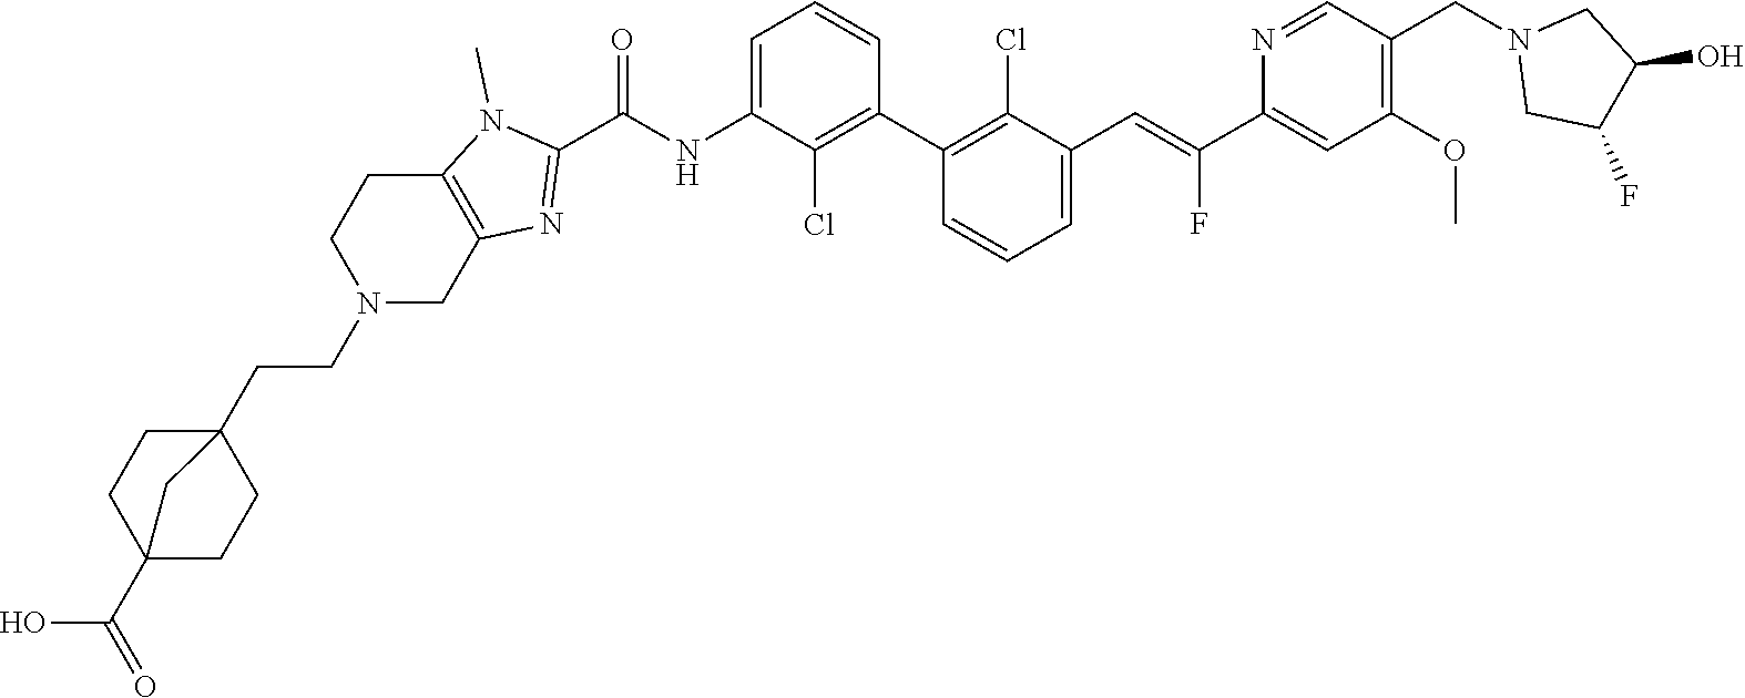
C1(C2=C(Cl)C(C=C(C3=CC(OC)=C(CN4CC(F)C(O)C4)C=N3)F)=CC=C2)=C(Cl)C(NC(C2=NC3=C(N2C)CCN(CCC24CCC(C(O)=O)(CC2)C4)C3)=O)=CC=C1
